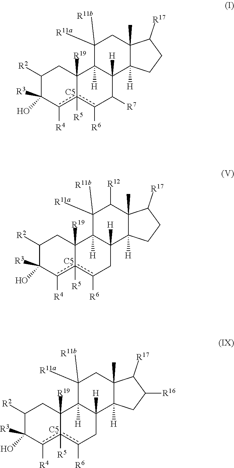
C1([R2])C([R3])(O)c([R4])c2([R5])c([R6])C([R7])C3([H])C([H])(C2([R19])C1)C([R11a])([R11b])CC1(C)C3([H])CCC1[R17].[C5].C1([R2])C([R3])(O)c([R4])c2([R5])c([R6])CC3([H])C([H])(C2([R19])C1)C([R11a])([R11b])C([R12])C1(C)C3([H])CCC1[R17].[C5].C1([R2])C([R3])(O)c([R4])c2([R5])c([R6])CC3([H])C([H])(C2([R19])C1)C([R11a])([R11b])CC1(C)C3([H])CC([R16])C1[R17].[C5]
